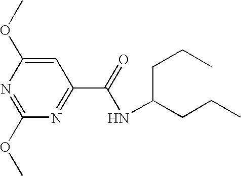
N1=C(OC)N=C(C(NC(CCC)CCC)=O)C=C1OC
